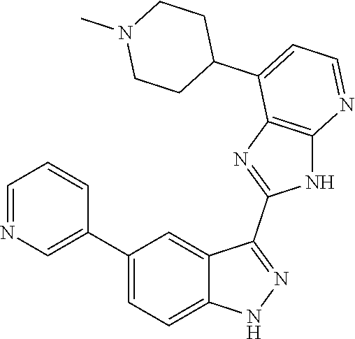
C1(C2=CC=C3C(=C2)C(C2=NC4=C(N2)N=CC=C4C2CCN(C)CC2)=NN3)=CN=CC=C1
